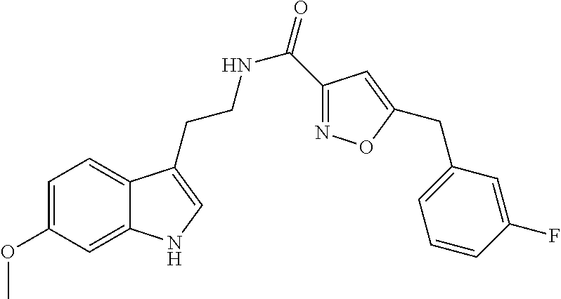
N(CCC1=CNC2=CC(OC)=CC=C21)C(=O)C1=NOC(CC2=CC=CC(F)=C2)=C1
